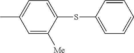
CC1=CC=C(SC2=CC=CC=C2)C([Me])=C1
